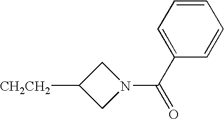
[CH2CH2]C1CN(C(C2=CC=CC=C2)=O)C1
